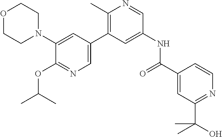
O1CCN(C2=CC(C3=C(C)N=CC(NC(C4=CC(C(O)(C)C)=NC=C4)=O)=C3)=CN=C2OC(C)C)CC1
